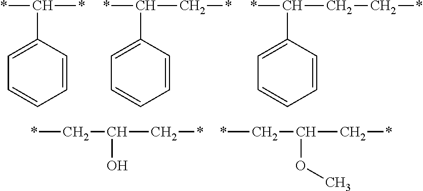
C1=C(C(*)*)C=CC=C1.C1=C(C(*)C*)C=CC=C1.C1=C(C(*)CC*)C=CC=C1.*CC(C*)O.*CC(C*)OC
